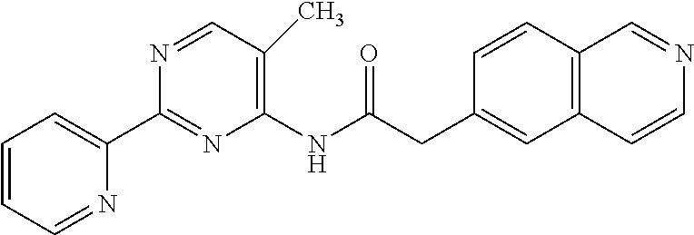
C1=CC=NC(C2=NC(NC(=O)CC3=CC4=C(C=C3)C=NC=C4)=C(C)C=N2)=C1
